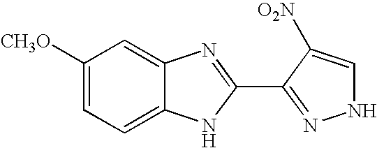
C1=C2C(=CC([CH3O])=C1)N=C(C1=NNC=C1[O2N])N2
